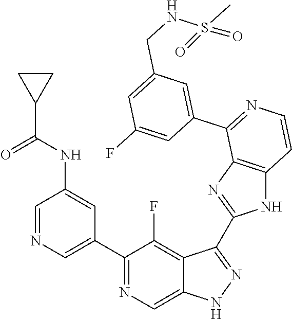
C1=NC=C(C2=NC=C3C(=C2F)C(C2=NC4=C(N2)C=CN=C4C2=CC(CNS(C)(=O)=O)=CC(F)=C2)=NN3)C=C1NC(C1CC1)=O
